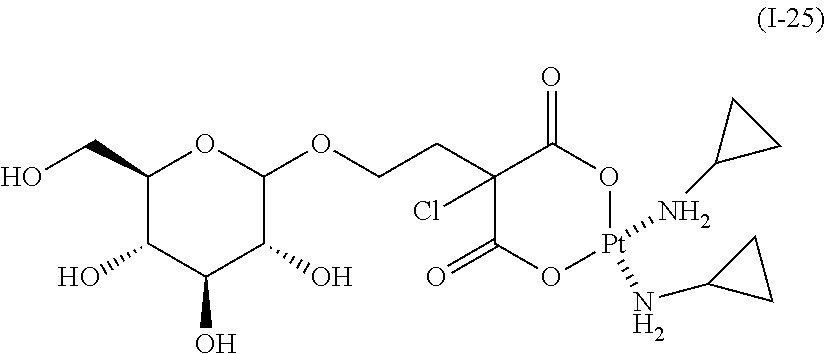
C1(CO)C(O)C(O)C(O)C(OCCC2(Cl)C(=O)O[Pt](NC3CC3)(NC3CC3)OC2=O)O1
